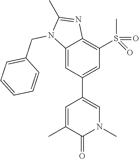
C12=CC(C3=CN(C)C(=O)C(C)=C3)=CC(S(=O)(C)=O)=C1N=C(C)N2CC1=CC=CC=C1
